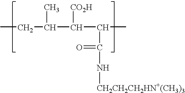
CCC(C(C(C)C(=O)N[CH2CH2CH2HN+(CH3)3])[CO2H])C
